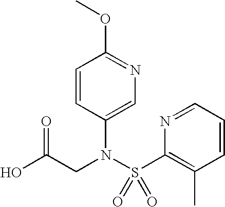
C1=CC(N(CC(O)=O)S(C2=C(C)C=CC=N2)(=O)=O)=CN=C1OC
